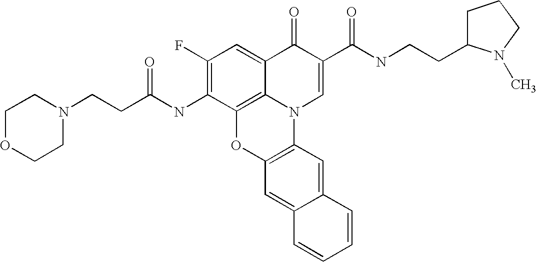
C12=C3C(=CC(F)=C1NC(CCN1CCOCC1)=O)C(=O)C(C(=O)NCCC1CCCN1C)=CN3C1=C(O2)C=C2C(=C1)C=CC=C2
